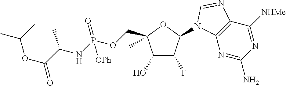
C1(O)C(F)C(N2C3=C(C([NHMe])=NC(N)=N3)N=C2)OC1(COP(NC(C)C(OC(C)C)=O)(=O)[OPh])C
